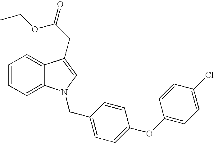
C1=CC=C2C(=C1)C(CC(OCC)=O)=CN2CC1=CC=C(OC2=CC=C(Cl)C=C2)C=C1
